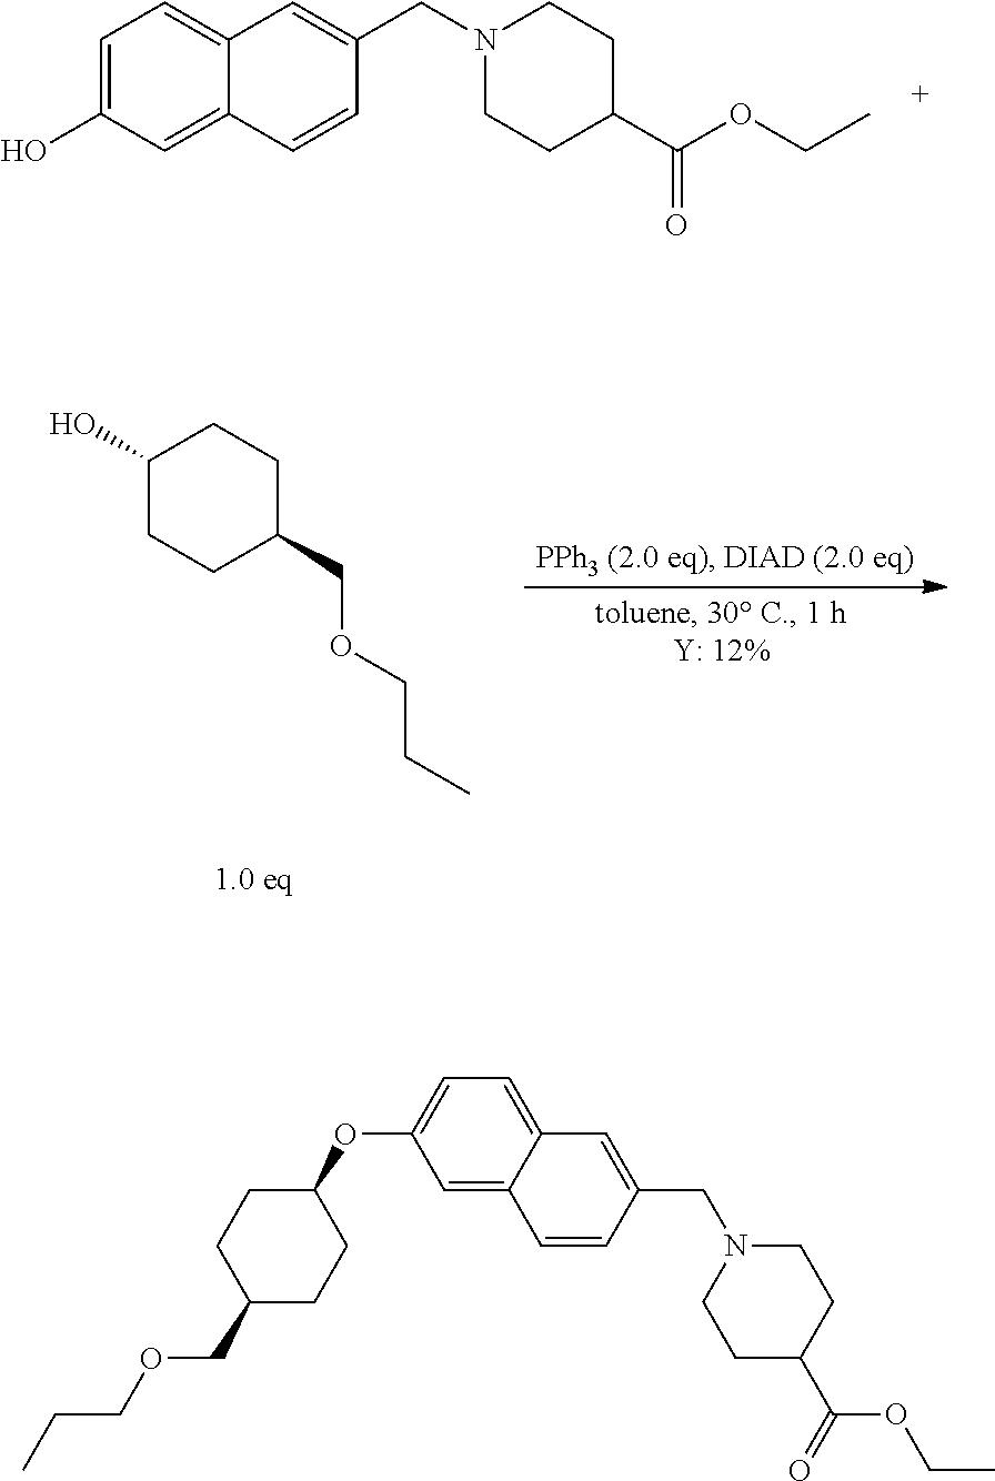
C1=C(O)C=C2C(=C1)C=C(CN1CCC(C(OCC)=O)CC1)C=C2.C1C(O)CCC(COCCC)C1.C1=C2C(=CC=C1OC1CCC(COCCC)CC1)C=C(CN1CCC(C(OCC)=O)CC1)C=C2
